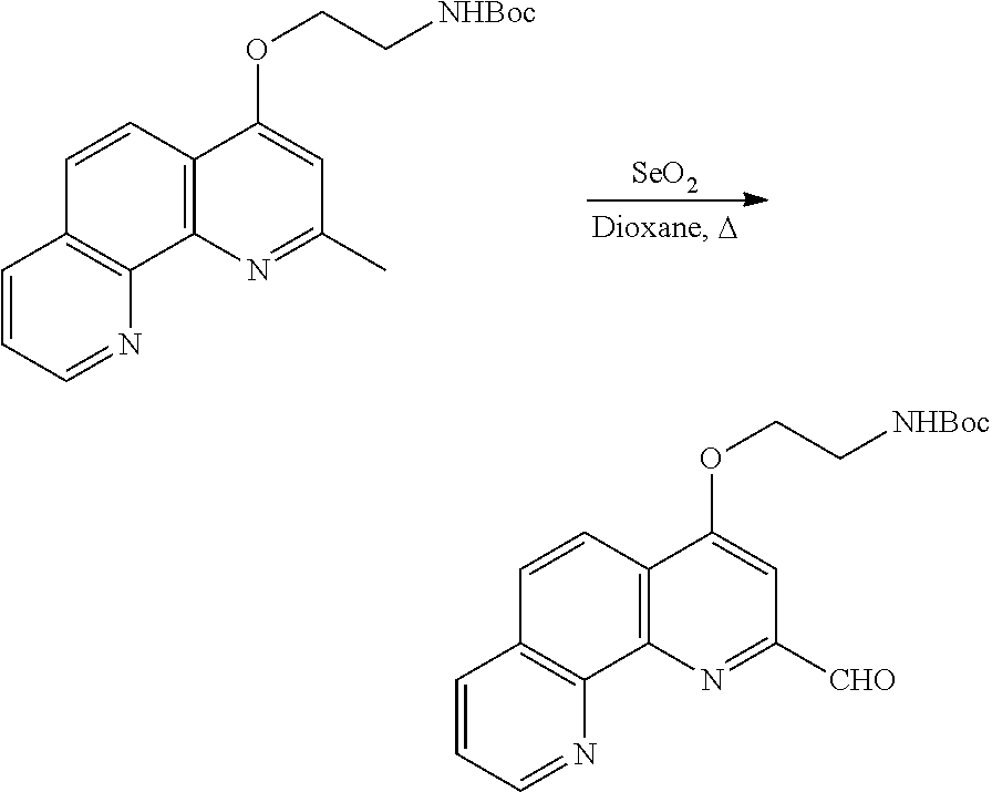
[SeO2].C1=CC=NC2=C1C=CC1=C2N=C(C)C=C1OCC[NHBoc].C1=CC=NC2=C1C=CC1=C2N=C([CHO])C=C1OCC[NHBoc]
